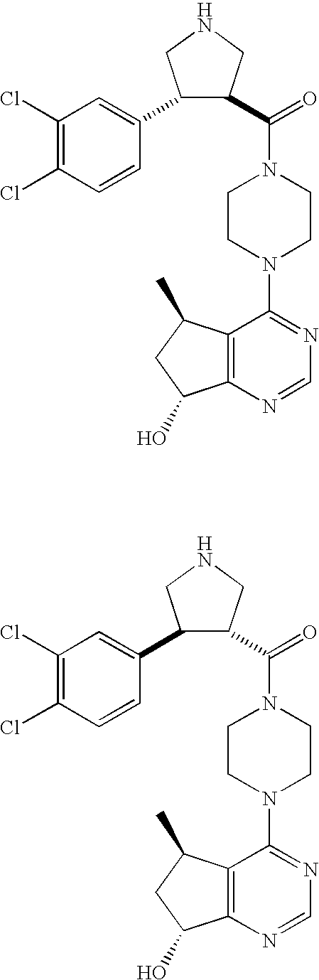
C1(Cl)=C(Cl)C=CC(C2C(C(=O)N3CCN(C4=NC=NC5=C4C(C)CC5O)CC3)CNC2)=C1.C1(Cl)=C(Cl)C=CC(C2C(C(=O)N3CCN(C4=NC=NC5=C4C(C)CC5O)CC3)CNC2)=C1
